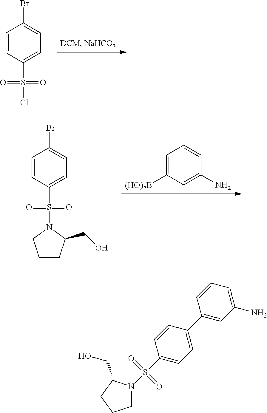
ClS(C1=CC=C(Br)C=C1)(=O)=O.C1=C([(HO)2B])C=C(N)C=C1.C1CC(CO)N(S(C2=CC=C(Br)C=C2)(=O)=O)C1.C1N(S(C2=CC=C(C3=CC(N)=CC=C3)C=C2)(=O)=O)C(CO)CC1
